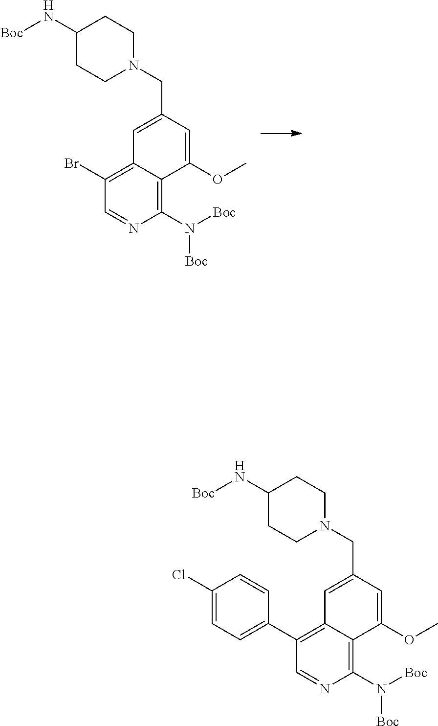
C1(Br)=C2C(=C(N([Boc])[Boc])N=C1)C(OC)=CC(CN1CCC(N[Boc])CC1)=C2.C1(C2=CC=C(Cl)C=C2)=C2C(=C(N([Boc])[Boc])N=C1)C(OC)=CC(CN1CCC(N[Boc])CC1)=C2
